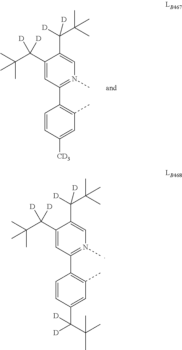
C1(C(C(C)(C)C)([D])[D])=CC(C2=C(C)C=C(C(C(C)(C)C)([D])[D])C=C2)=N(C)C=C1C(C(C)(C)C)([D])[D].C1(C(C(C)(C)C)([D])[D])=CC(C2=C(C)C=C([CD3])C=C2)=N(C)C=C1C(C(C)(C)C)([D])[D]
